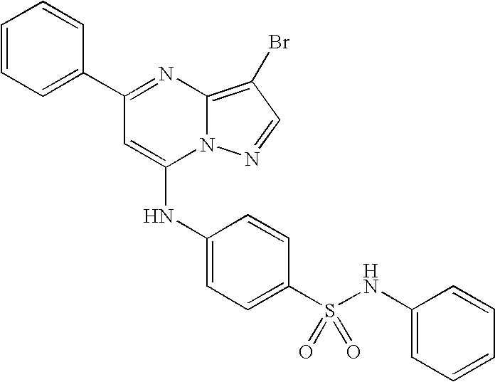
C1=C(C2=NC3=C(Br)C=NN3C(NC3=CC=C(S(=O)(=O)NC4=CC=CC=C4)C=C3)=C2)C=CC=C1
